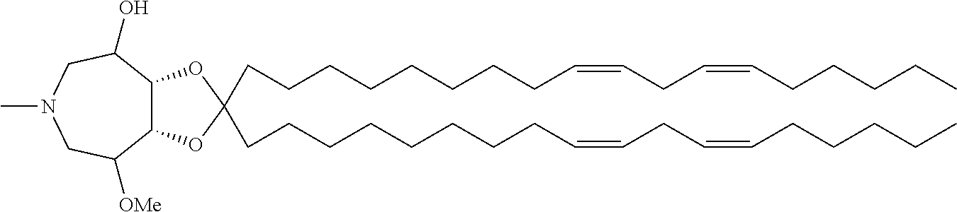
C12C(C(O)CN(C)CC1[OMe])OC(CCCCCCCCC=CCC=CCCCCC)(CCCCCCCCC=CCC=CCCCCC)O2
